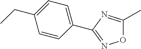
O1C(C)=NC(C2=CC=C(CC)C=C2)=N1
